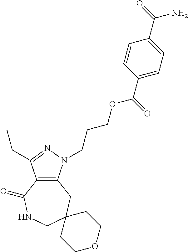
C12=C(N(CCCOC(C3=CC=C(C(=O)N)C=C3)=O)N=C1CC)CC1(CNC2=O)CCOCC1
